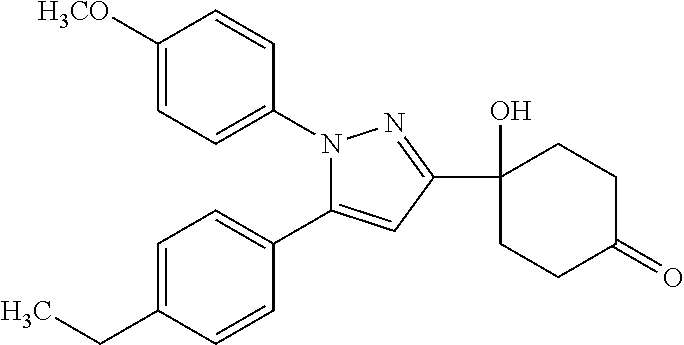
C1([H3CO])=CC=C(N2C(C3=CC=C(CC)C=C3)=CC(C3(O)CCC(=O)CC3)=N2)C=C1
